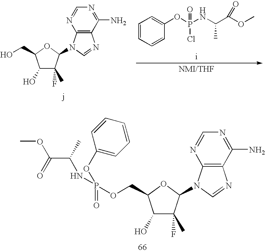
COC(=O)C(NP(OC1=CC=CC=C1)(=O)OCC1C(O)C(C)(F)C(N2C3=C(N=C2)C(N)=NC=N3)O1)C.C1(O)C(F)(C)C(N2C3=C(N=C2)C(N)=NC=N3)OC1CO.C1=CC=CC(OP(NC(C(OC)=O)C)(=O)Cl)=C1
